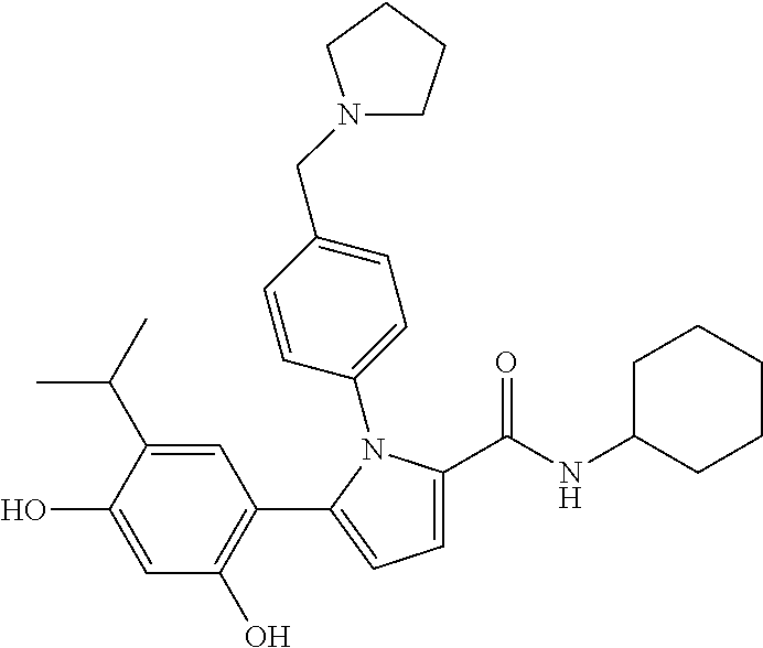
C1=C(C(NC2CCCCC2)=O)N(C2=CC=C(CN3CCCC3)C=C2)C(C2=C(O)C=C(O)C(C(C)C)=C2)=C1
